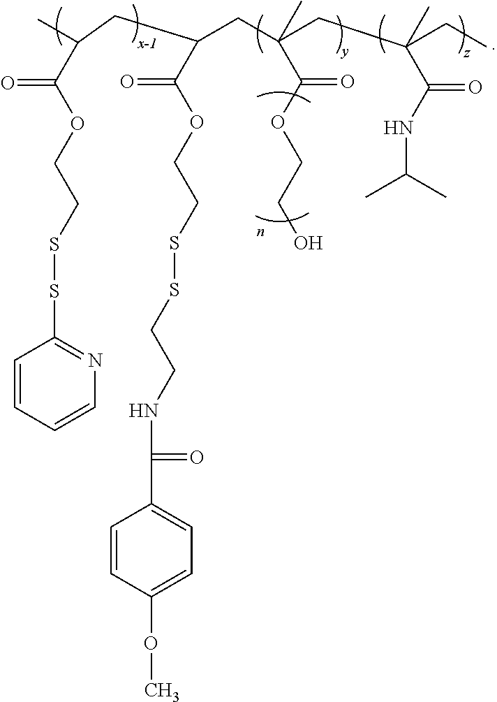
CC(CC(CC(CC(CC)(C(=O)NC(C)C)C)(C(=O)OCCO)C)C(=O)OCCSSCCNC(=O)C1=CC=C(OC)C=C1)C(OCCSSC1=NC=CC=C1)=O
